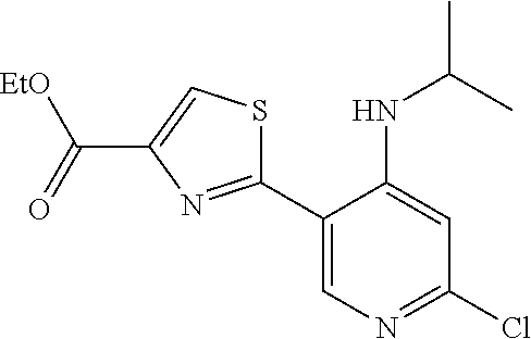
C1(C2=NC(C([EtO])=O)=CS2)=CN=C(Cl)C=C1NC(C)C
